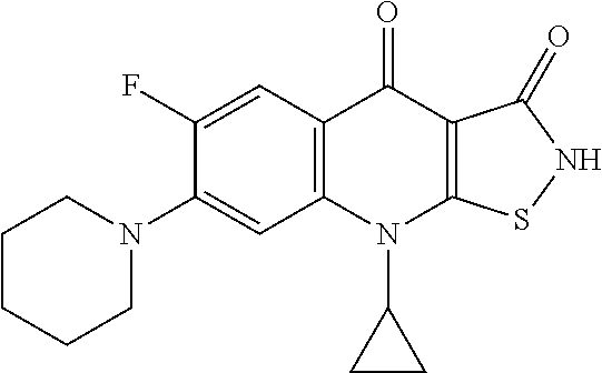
C12=C(C=C(F)C(N3CCCCC3)=C1)C(=O)C1=C(N2C2CC2)SNC1=O
